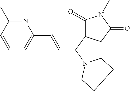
C1(C=CC2N3C(C4C2C(=O)N(C)C4=O)CCC3)=CC=CC(C)=N1
